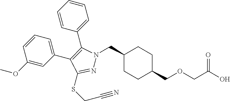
C1(CN2N=C(SCC#N)C(C3=CC=CC(OC)=C3)=C2C2=CC=CC=C2)CCC(COCC(O)=O)CC1
